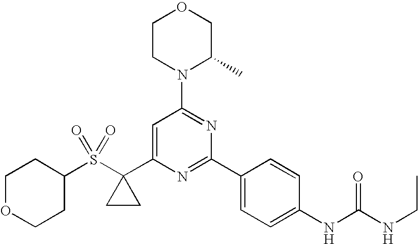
C1(S(C2(C3=CC(N4C(C)COCC4)=NC(C4=CC=C(NC(NCC)=O)C=C4)=N3)CC2)(=O)=O)CCOCC1
